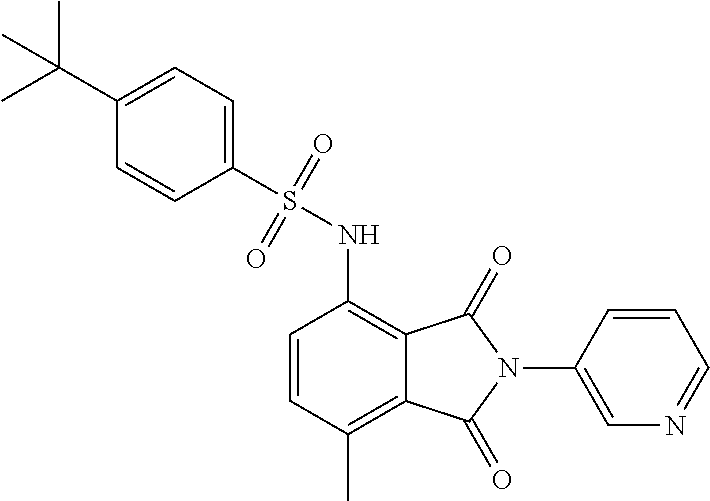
C1=CC(C)=C2C(=C1NS(C1=CC=C(C(C)(C)C)C=C1)(=O)=O)C(=O)N(C1=CN=CC=C1)C2=O
